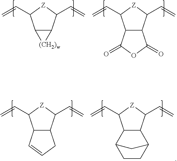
C12C(C(C=C)[Z]C1C=C)[(CH2)w]2.C12C(C(C=C)[Z]C1C=C)C(=O)OC2=O.C12C(C(C=C)[Z]C1C=C)CC=C2.C12C(C(C=C)[Z]C1C=C)C1CCC2C1
